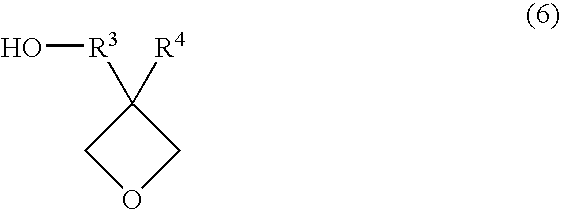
O[R3]C1([R4])COC1
